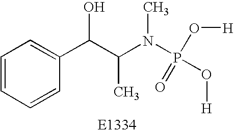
C1=CC=CC(C(C(N(P(O[H])(=O)O[H])C)C)O)=C1
